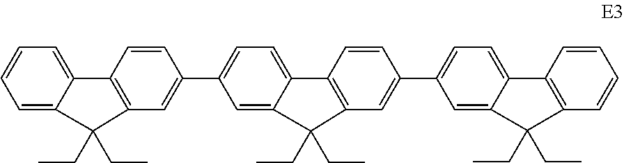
C1=C2C(=CC=C1)C1=C(C=C(C3=CC=C4C(=C3)C(CC)(CC)C3=C4C=CC(C4=CC=C5C(=C4)C(CC)(CC)C4=C5C=CC=C4)=C3)C=C1)C2(CC)CC
